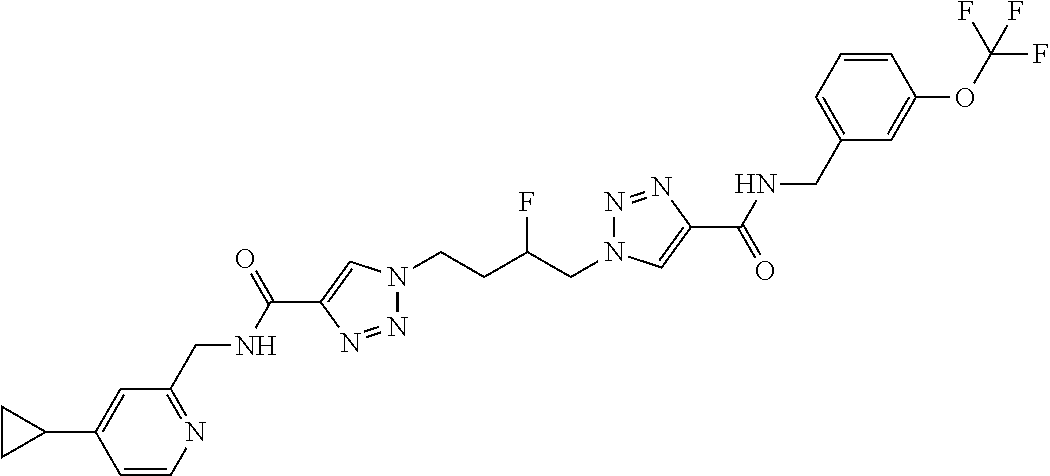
N1(CCC(CN2N=NC(C(=O)NCC3=CC=CC(OC(F)(F)F)=C3)=C2)F)N=NC(C(NCC2=NC=CC(C3CC3)=C2)=O)=C1
